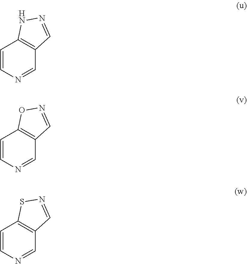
C1=CN=CC2=C1NN=C2.C1=CN=CC2=C1ON=C2.C1=CN=CC2=C1SN=C2
